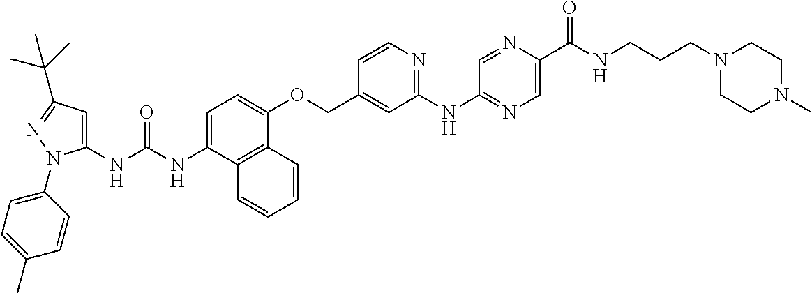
C1=C(NC(NC2=CC(C(C)(C)C)=NN2C2=CC=C(C)C=C2)=O)C2=C(C(OCC3=CC(NC4=NC=C(C(NCCCN5CCN(C)CC5)=O)N=C4)=NC=C3)=C1)C=CC=C2
